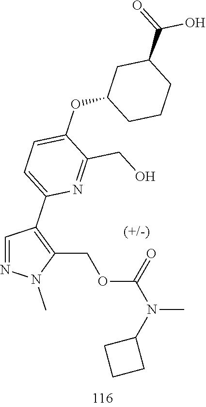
N1=CC(C2=CC=C(OC3CCCC(C(O)=O)C3)C(CO)=N2)=C(COC(=O)N(C)C2CCC2)N1C
